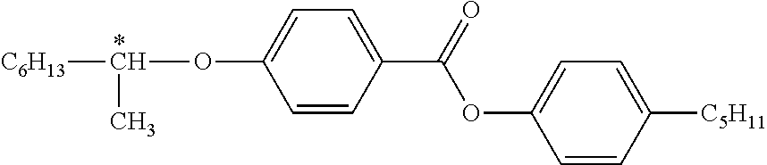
O(C([C6H13])C)C1=CC=C(C(OC2=CC=C([C5H11])C=C2)=O)C=C1
